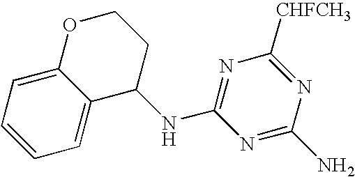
N(C1=NC([CHFCH3])=NC(N)=N1)C1C2=CC=CC=C2OCC1
